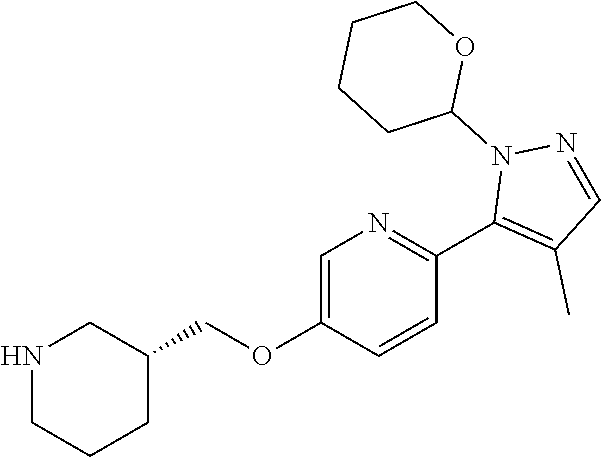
C1=C(OCC2CNCCC2)C=CC(C2=C(C)C=NN2C2OCCCC2)=N1
